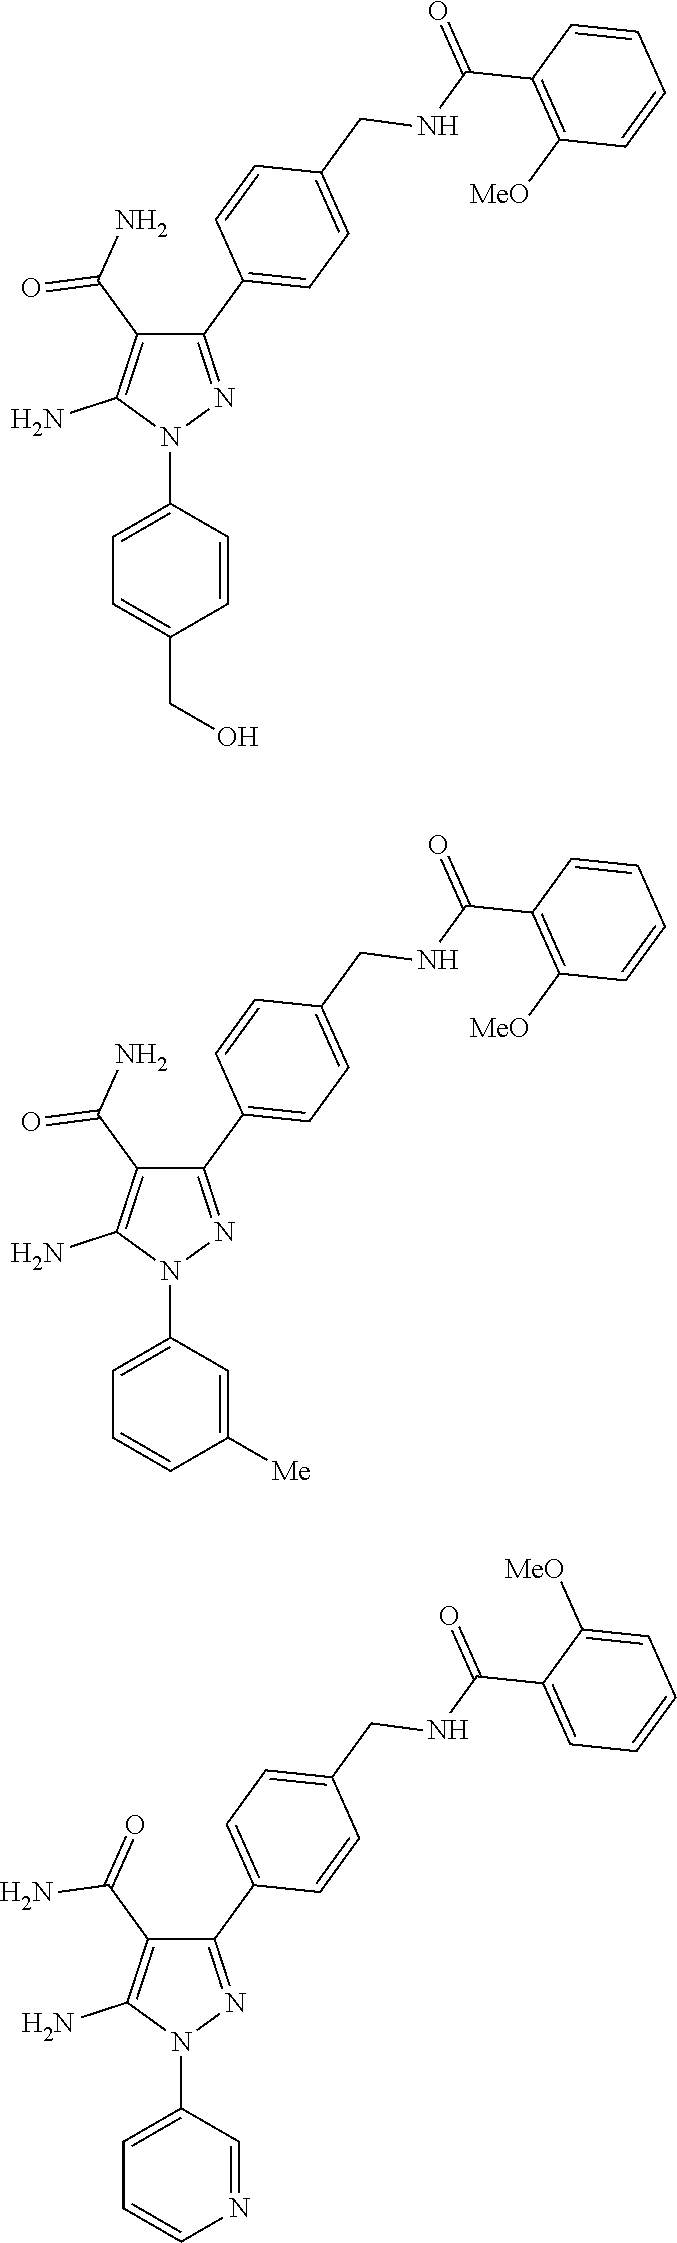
N1(C2=CC=C(CO)C=C2)N=C(C2=CC=C(CNC(C3=C([MeO])C=CC=C3)=O)C=C2)C(C(N)=O)=C1N.N1(C2=CC=CC([Me])=C2)N=C(C2=CC=C(CNC(C3=C([MeO])C=CC=C3)=O)C=C2)C(C(N)=O)=C1N.N1(C2=CC=CN=C2)N=C(C2=CC=C(CNC(C3=CC=CC=C3[MeO])=O)C=C2)C(C(=O)N)=C1N
